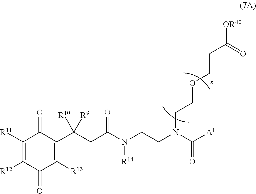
C1([R11])=C([R12])C(=O)C([R13])=C(C(CC(N(CCN(C([A1])=O)CCOCCC([OR40])=O)[R14])=O)([R10])[R9])C1=O
